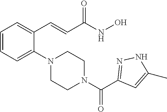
C1=CC=C(N2CCN(C(=O)C3=NNC(C)=C3)CC2)C(C=CC(NO)=O)=C1
